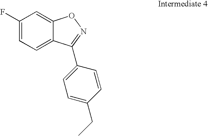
C1(F)=CC=C2C(=C1)ON=C2C1=CC=C(CC)C=C1
